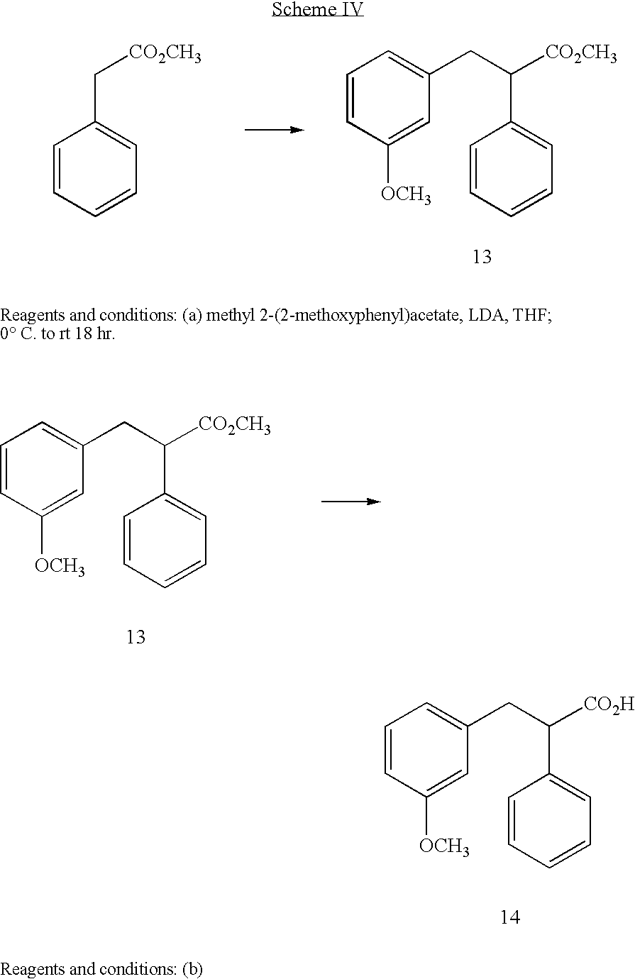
C1=CC=CC=C1C([CO2CH3])CC1=CC=CC([OCH3])=C1.C1=CC=CC=C1C[CO2CH3].C1=CC=CC=C1C([CO2CH3])CC1=CC=CC([OCH3])=C1.C1=CC=CC=C1C([CO2H])CC1=CC=CC([OCH3])=C1
